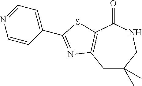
C1(C2=NC3=C(C(=O)NCC(C)(C)C3)S2)=CC=NC=C1
